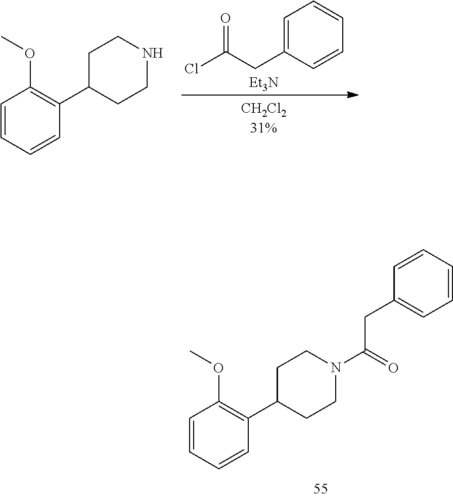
C1=C(CC(Cl)=O)C=CC=C1.[Et3N].C1=CC=CC(C2CCNCC2)=C1OC.C1=CC=CC(C2CCN(C(=O)CC3=CC=CC=C3)CC2)=C1OC
